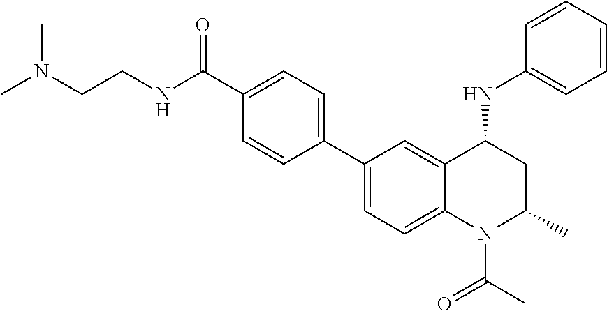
C(NC(C1=CC=C(C2=CC=C3C(=C2)C(NC2=CC=CC=C2)CC(C)N3C(C)=O)C=C1)=O)CN(C)C
